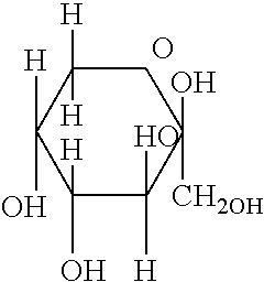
C1([H])(O)C(O)([H])C(O)([CH2OH])CC([H])([H])C1([H])O.O
